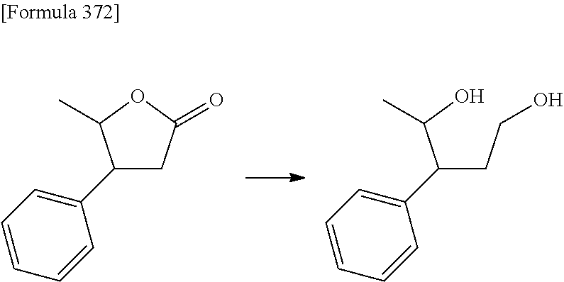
CC1C(C2=CC=CC=C2)CC(=O)O1.CC(C(C1=CC=CC=C1)CCO)O
